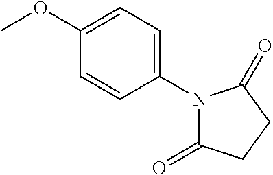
C1(OC)=CC=C(N2C(=O)CCC2=O)C=C1
